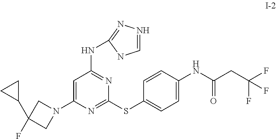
C1=C(N2CC(C3CC3)(F)C2)N=C(SC2=CC=C(NC(CC(F)(F)F)=O)C=C2)N=C1NC1=NN=CN1
